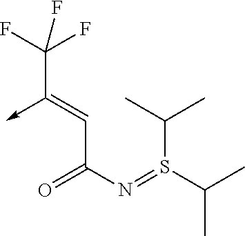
C(C(N=S(C(C)C)C(C)C)=O)=C(->C)C(F)(F)F
